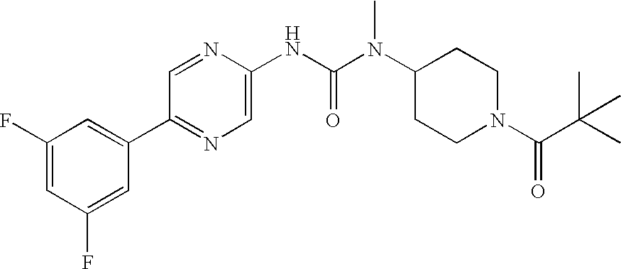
C1(F)=CC(F)=CC(C2=NC=C(NC(N(C3CCN(C(C(C)(C)C)=O)CC3)C)=O)N=C2)=C1
